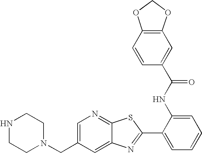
N1CCN(CC2=CN=C3C(=C2)N=C(C2=CC=CC=C2NC(=O)C2=CC4=C(C=C2)OCO4)S3)CC1
